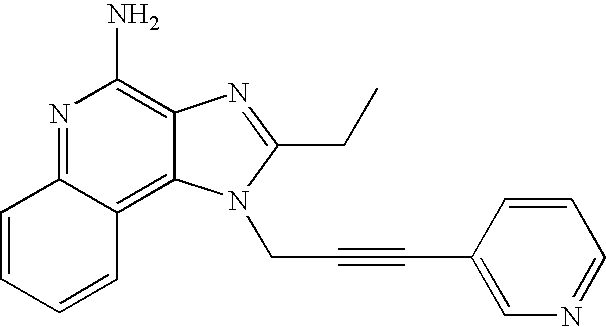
N1=C2C(=C3C(=C1N)N=C(CC)N3CC#CC1=CN=CC=C1)C=CC=C2
